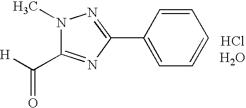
C1=CC(C2=NN(C)C(C([H])=O)=N2)=CC=C1
